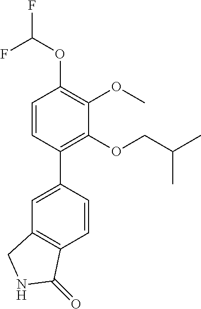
C1=CC(C2=CC3=C(C=C2)C(=O)NC3)=C(OCC(C)C)C(OC)=C1OC(F)F
